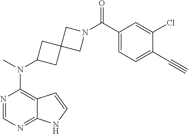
N1=CN=C2C(=C1N(C)C1CC3(C1)CN(C(C1=CC=C(C#C)C(Cl)=C1)=O)C3)C=CN2
